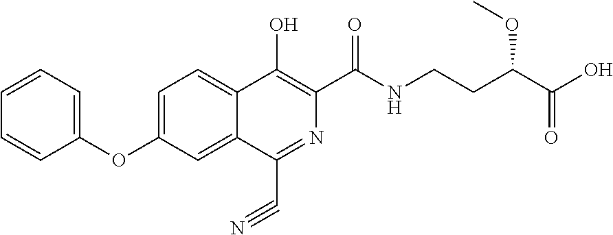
C1=CC=C(OC2=CC=C3C(=C2)C(C#N)=NC(C(NCCC(C(=O)O)OC)=O)=C3O)C=C1
